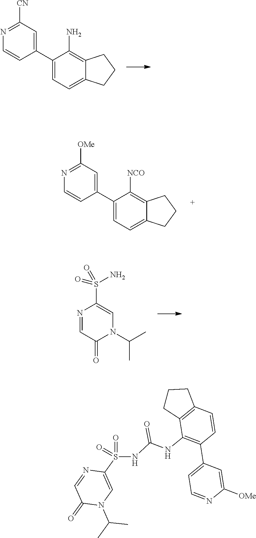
C1(C2=CC([CN])=NC=C2)=CC=C2C(=C1N)CCC2.C1(C2=CC([OMe])=NC=C2)=CC=C2C(=C1[NCO])CCC2.N1=CC(=O)N(C(C)C)C=C1S(=O)(N)=O.C1=CC(C2=CC=NC([OMe])=C2)=C(NC(=O)NS(=O)(=O)C2=CN(C(C)C)C(=O)C=N2)C2=C1CCC2
